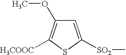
C1=C([SO2]C)SC([H3COOC])=C1OC
